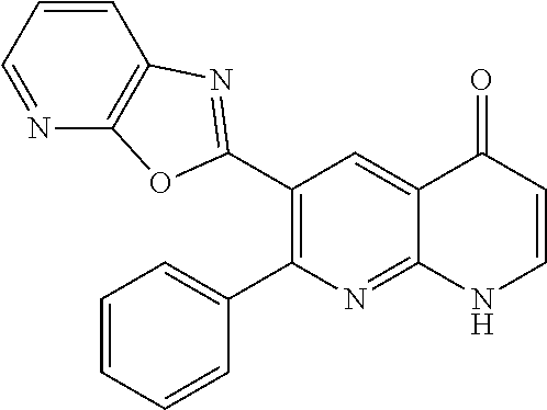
C1(C2=NC3=C(N=CC=C3)O2)=C(C2=CC=CC=C2)N=C2C(=C1)C(=O)C=CN2
